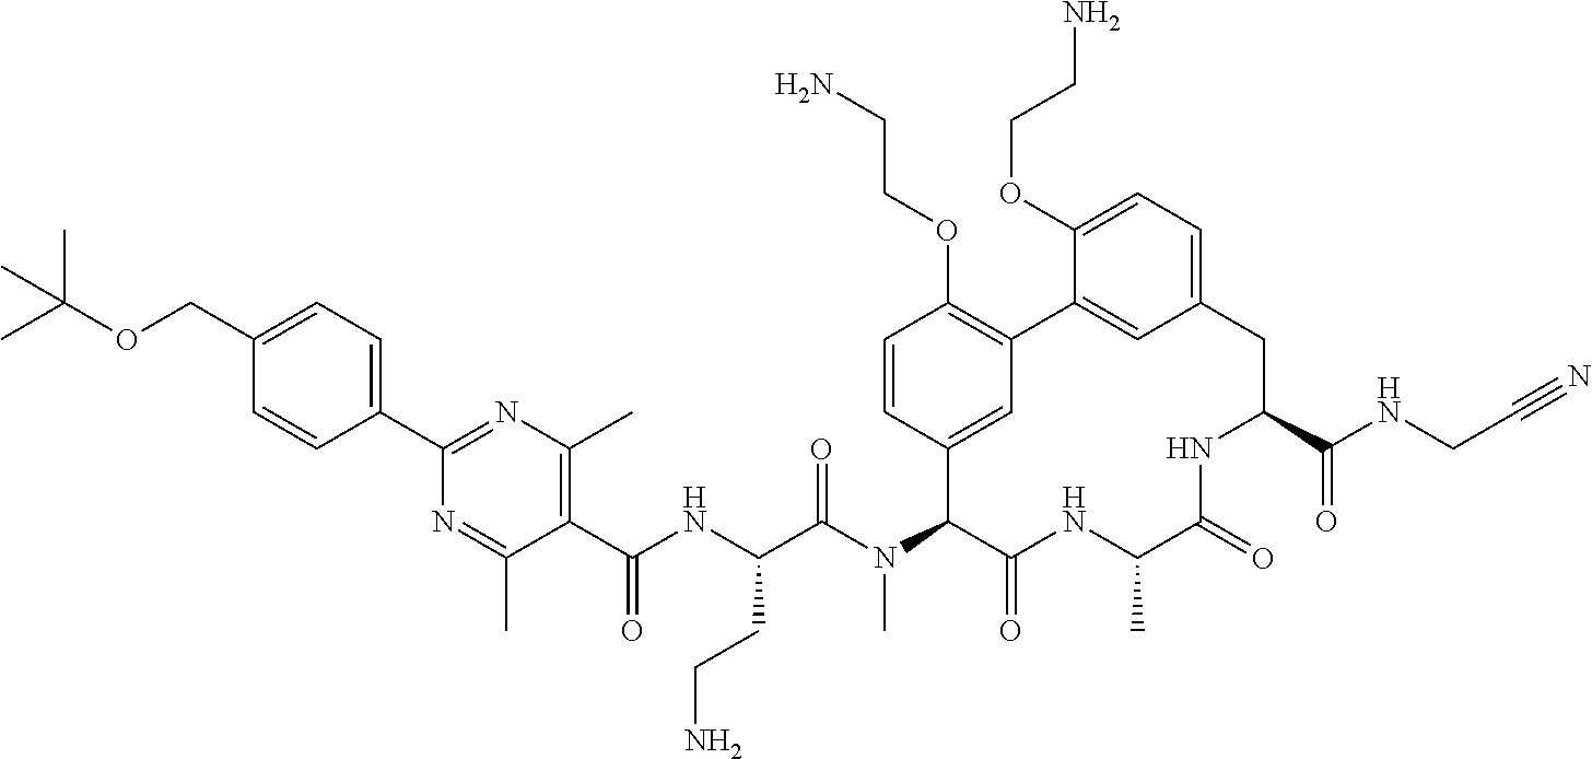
C1(C(NC(C(N(C2C(=O)NC(C)C(=O)NC(C(NCC#N)=O)CC3=CC=C(OCCN)C(=C3)C3=C(OCCN)C=CC2=C3)C)=O)CCN)=O)=C(C)N=C(C2=CC=C(COC(C)(C)C)C=C2)N=C1C
